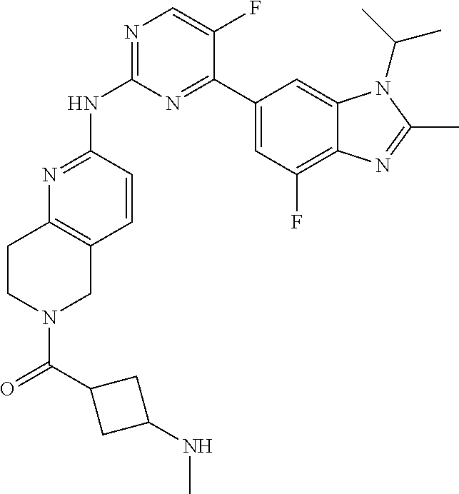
N1=C(NC2=NC=C(F)C(C3=CC(F)=C4C(=C3)N(C(C)C)C(C)=N4)=N2)C=CC2=C1CCN(C(C1CC(NC)C1)=O)C2
